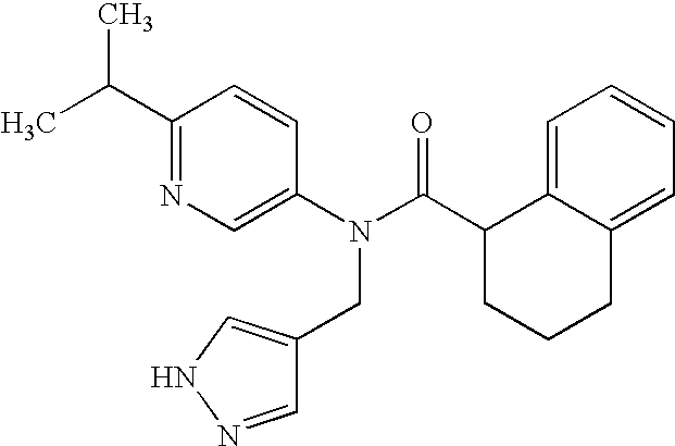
C1(C(C)C)=NC=C(N(C(C2CCCC3=CC=CC=C23)=O)CC2=CNN=C2)C=C1
